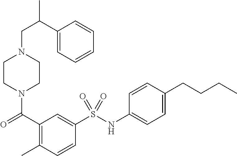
C1CN(C(=O)C2=C(C)C=CC(S(NC3=CC=C(CCCC)C=C3)(=O)=O)=C2)CCN1CC(C)C1=CC=CC=C1
